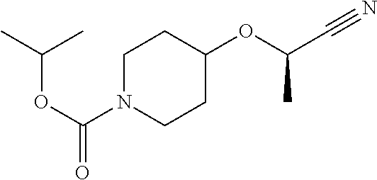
C1N(C(OC(C)C)=O)CCC(OC(C#N)C)C1
